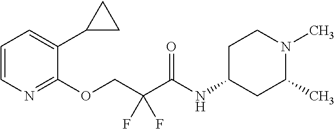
C1=CN=C(OCC(C(NC2CC(C)N(C)CC2)=O)(F)F)C(C2CC2)=C1
